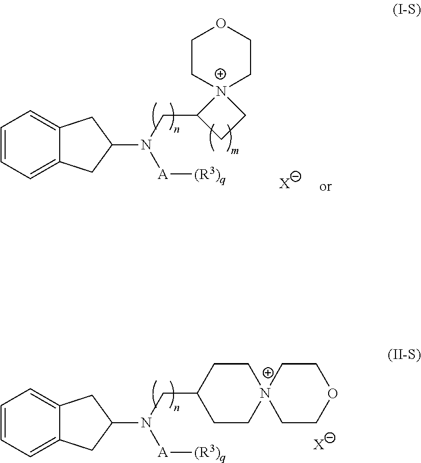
[X].C1=CC=C2C(=C1)CC(N(CC1CC[N+]3(CC1)CCOCC3)[A][(R3)q])C2.[X].C1=CC=C2C(=C1)CC(N(CC1CC[N+]13CCOCC3)[A][(R3)q])C2
